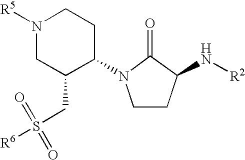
N1([R5])CC(CS([R6])(=O)=O)C(N2CCC(N[R2])C2=O)CC1
